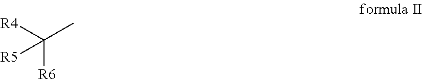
[R4]C(C)([R6])[R5]
